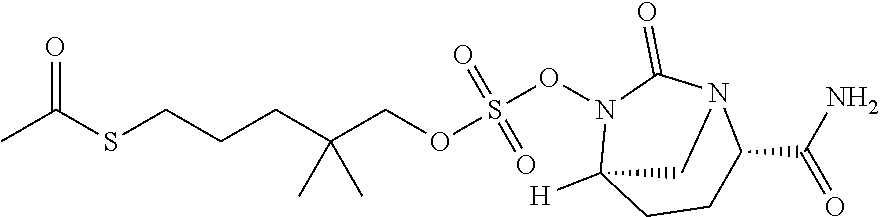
CC(SCCCC(COS(ON1C2([H])CCC(C(=O)N)N(C1=O)C2)(=O)=O)(C)C)=O
